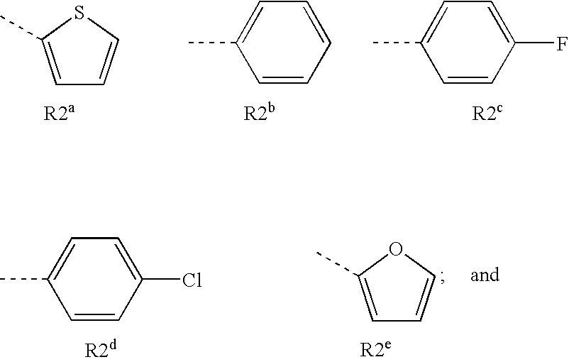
C1=C(C)SC=C1.CC1=CC=C(F)C=C1.CC1=CC=CC=C1.C1=C(C)OC=C1.CC1=CC=C(Cl)C=C1
